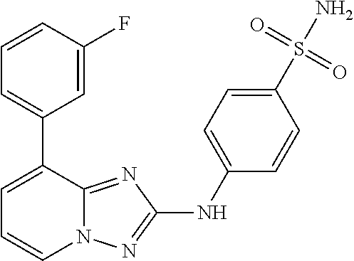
C1(C2=CC=CN3C2=NC(NC2=CC=C(S(N)(=O)=O)C=C2)=N3)=CC=CC(F)=C1
